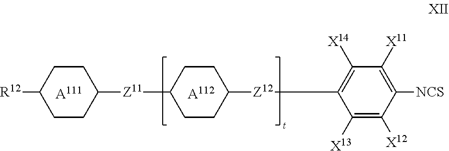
[A111].[A112].[R12]C1CCC([Z11]C2CCC([Z12]C3=C([X14])C([X11])=C([NCS])C([X12])=C3[X13])CC2)CC1
